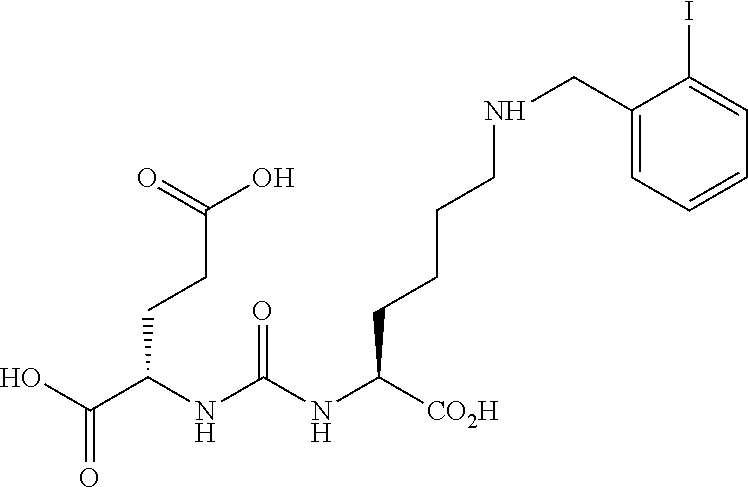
OC(C(NC(NC([CO2H])CCCCNCC1=CC=CC=C1I)=O)CCC(=O)O)=O
